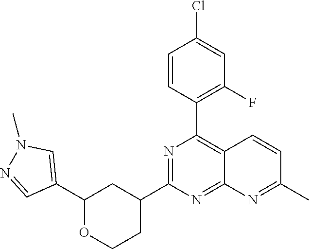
C1(C2=C3C(=NC(C4CCOC(C5=CN(C)N=C5)C4)=N2)N=C(C)C=C3)=C(F)C=C(Cl)C=C1
